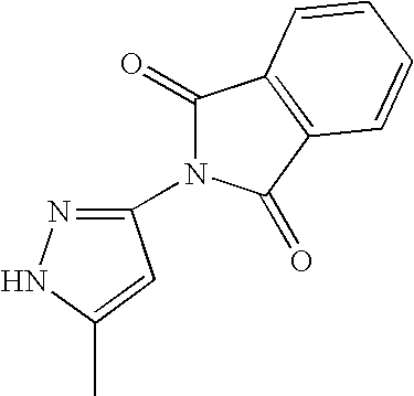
C1(=O)N(C2=NNC(C)=C2)C(=O)C2=C1C=CC=C2
